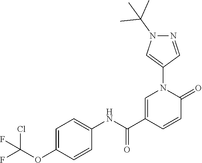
C1=C(C(NC2=CC=C(OC(F)(Cl)F)C=C2)=O)C=CC(=O)N1C1=CN(C(C)(C)C)N=C1
